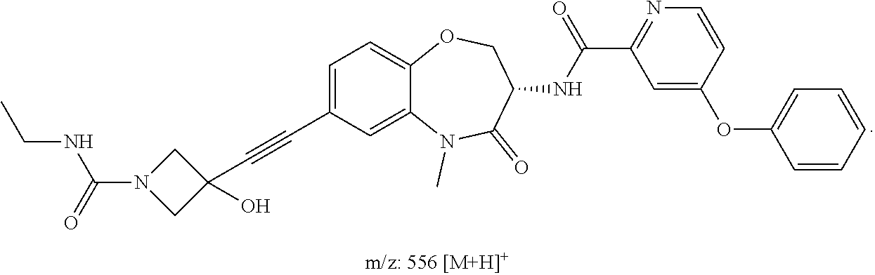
C1=C(C#CC2(O)CN(C(=O)NCC)C2)C=C2C(=C1)OCC(NC(=O)C1=NC=CC(OC3=CC=CC=C3)=C1)C(=O)N2C
